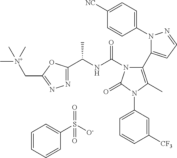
C1=CC=CC(S([O-])(=O)=O)=C1.C1(N2N=CC=C2C2=C(C)N(C3=CC=CC([CF3])=C3)C(=O)N2C(NC(C)C2=NN=C(C[N+](C)(C)C)O2)=O)=CC=C([NC])C=C1
